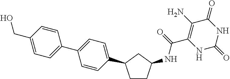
C(C1=C(N)C(=O)NC(=O)N1)(=O)NC1CCC(C2=CC=C(C3=CC=C(CO)C=C3)C=C2)C1
